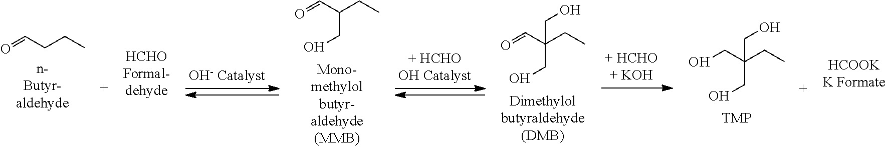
[HCHOFormal-dehyde].OCC(CC)(CO)CO.O=CC(CC)(CO)CO.O=CC(CC)CO.O=CCCC
